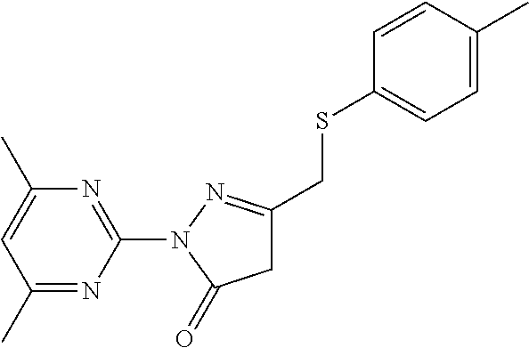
C1(C)=NC(N2N=C(CSC3=CC=C(C)C=C3)CC2=O)=NC(C)=C1
